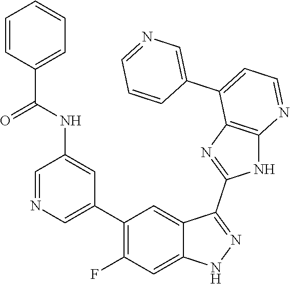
C1=NC=C(C2=C(F)C=C3C(=C2)C(C2=NC4=C(N2)N=CC=C4C2=CN=CC=C2)=NN3)C=C1NC(C1=CC=CC=C1)=O
